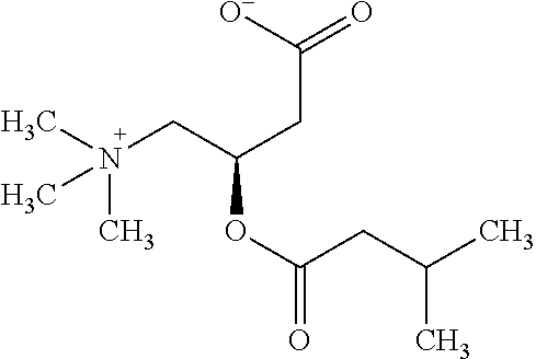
N(CC(CC(=O)[O-])OC(CC(C)C)=O)(C)(C)C
